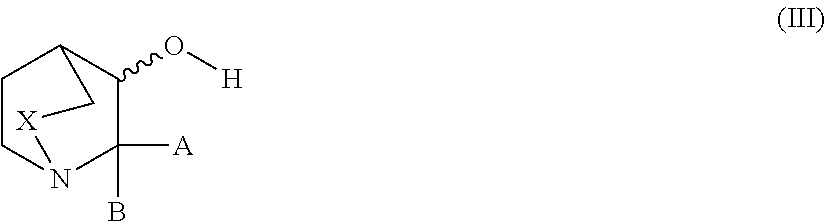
C1CN2C(B)([A])C(O[H])C1C[X]2
